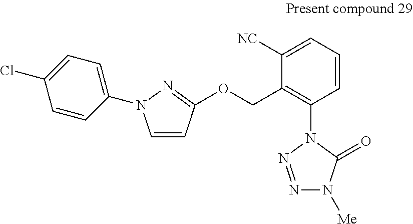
C1=CC=C([NC])C(COC2=NN(C3=CC=C(Cl)C=C3)C=C2)=C1N1N=NN([Me])C1=O
